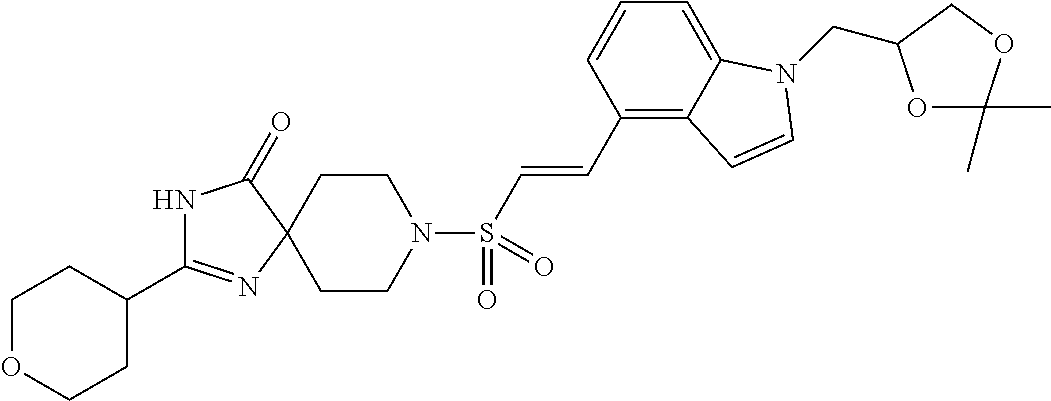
C1OCCC(C2=NC3(C(=O)N2)CCN(S(C=CC2=C4C(=CC=C2)N(CC2OC(C)(C)OC2)C=C4)(=O)=O)CC3)C1
